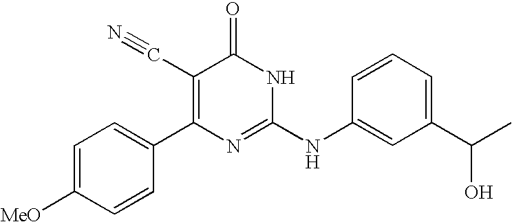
C1=CC(C2=C(C#N)C(=O)NC(NC3=CC(C(C)O)=CC=C3)=N2)=CC=C1[MeO]
